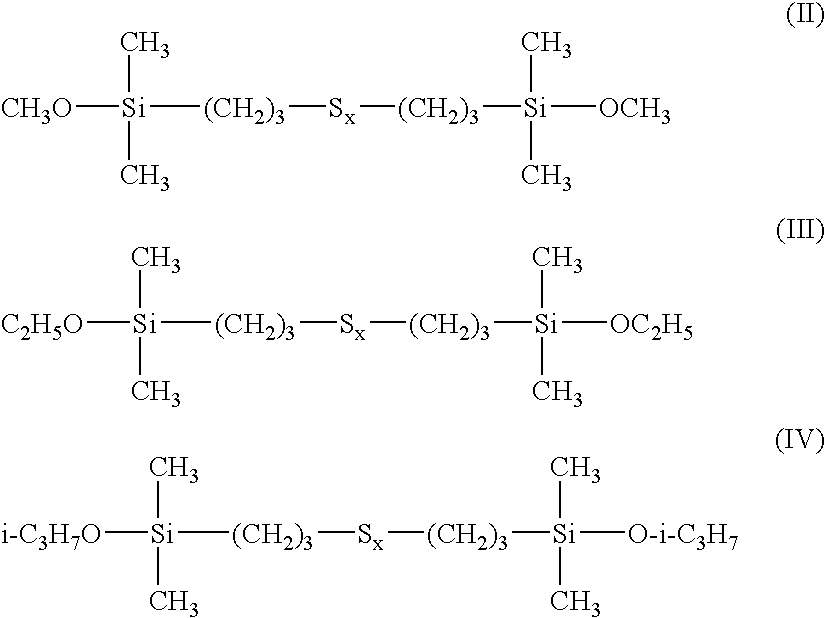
[CH3O][Si](C)(C)[(CH2)3][Sx][(CH2)3][Si](C)(C)[OCH3].[C2H5O][Si](C)(C)[(CH2)3][Sx][(CH2)3][Si](C)(C)[OC2H5].[i-C3H7O][Si](C)(C)[(CH2)3][Sx][(CH2)3][Si](C)(C)[O-i-C3H7]
